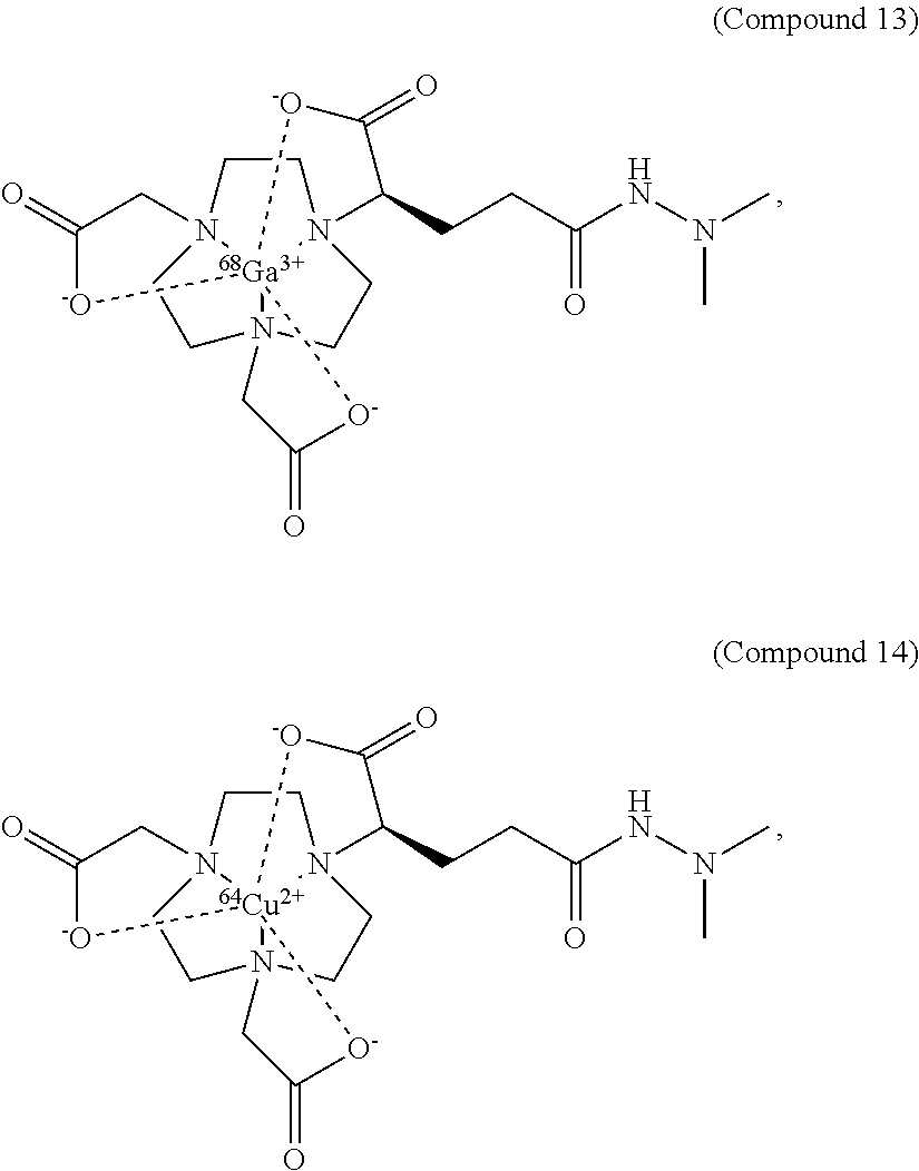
C1CN23CCN45CCN16[Ga]42([O-]C(=O)C5)([-O]C(=O)C6)[-O]C(=O)C3CCC(NN(C)C)=O.C1CN23CCN45CCN16[Cu]42([O-]C(=O)C5)([-O]C(=O)C6)[-O]C(=O)C3CCC(NN(C)C)=O
